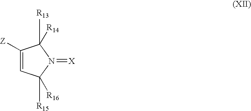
C1([Z])=CC([R15])([R16])N(=[X])C1([R13])[R14]
